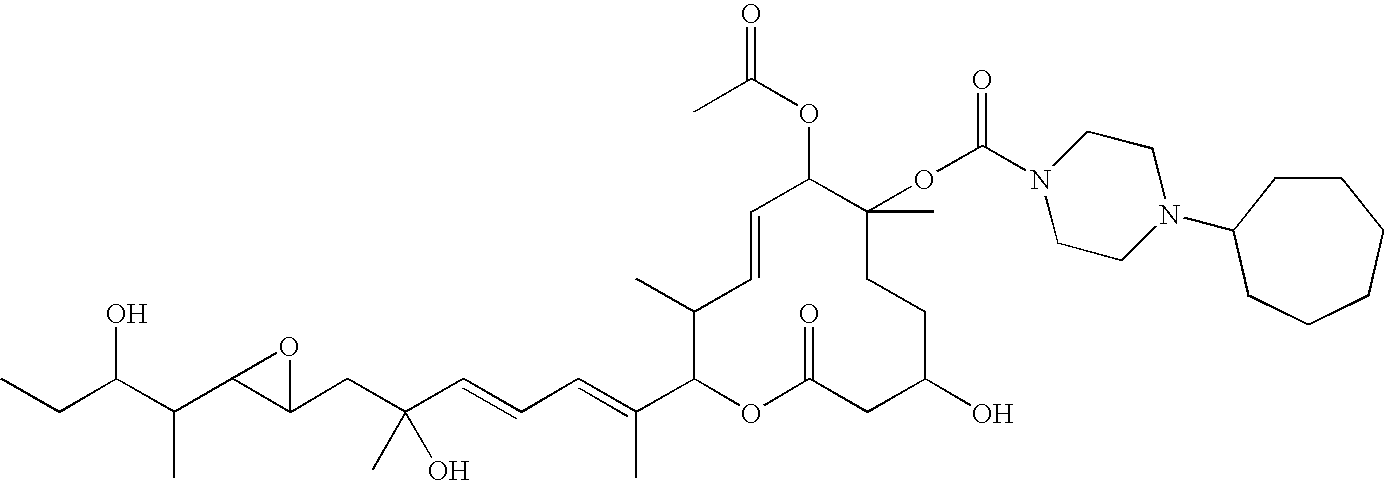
CCC(C(C1C(CC(C=CC=C(C)C2OC(=O)CC(O)CCC(C)(OC(=O)N3CCN(C4CCCCCC4)CC3)C(OC(C)=O)C=CC2C)(C)O)O1)C)O
